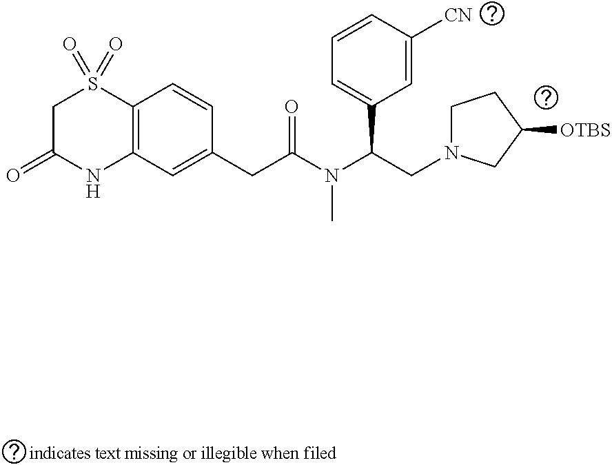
C12=C(C=C(CC(=O)N(C)C(CN3CCC([OTBS])C3)C3=CC=CC([CN])=C3)C=C1)NC(=O)CS2(=O)=O
